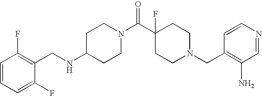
C1(NCC2=C(F)C=CC=C2F)CCN(C(C2(F)CCN(CC3=C(N)C=NC=C3)CC2)=O)CC1
